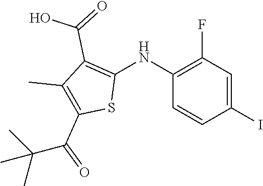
C1(NC2=C(C(=O)O)C(C)=C(C(=O)C(C)(C)C)S2)=C(F)C=C(I)C=C1
